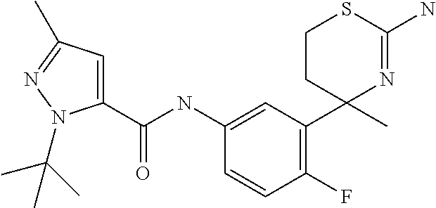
C1(C(NC2=CC(C3(C)N=C(N)SCC3)=C(F)C=C2)=O)=CC(C)=NN1C(C)(C)C
